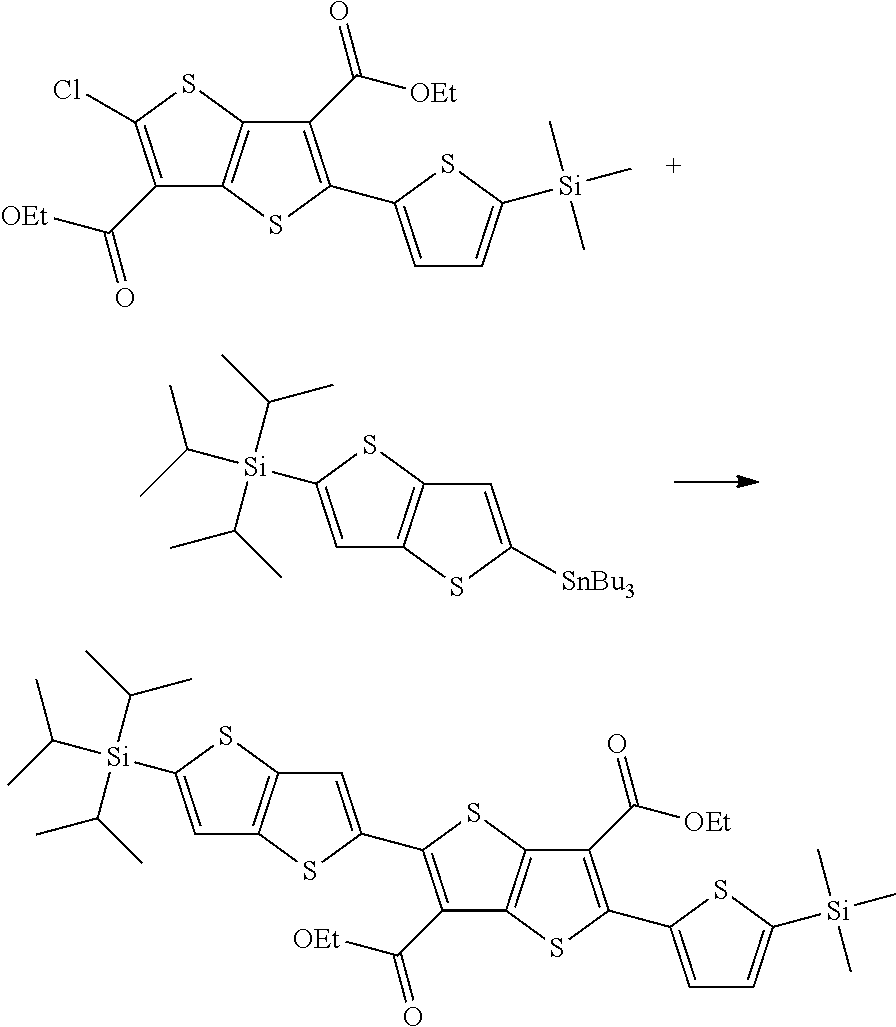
C12=C(SC(Cl)=C1C([OEt])=O)C(C([OEt])=O)=C(C1=CC=C([Si](C)(C)C)S1)S2.C12=C(SC([Si](C(C)C)(C(C)C)C(C)C)=C1)C=C([SnBu3])S2.C12=C(SC(C3=CC4=C(S3)C=C([Si](C(C)C)(C(C)C)C(C)C)S4)=C1C([OEt])=O)C(C([OEt])=O)=C(C1=CC=C([Si](C)(C)C)S1)S2
